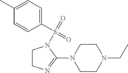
C1CN=C(N2CCN(CC)CC2)N1S(C1=CC=C(C)C=C1)(=O)=O
